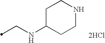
C1NCCC(NCC)C1.[2HCl]
